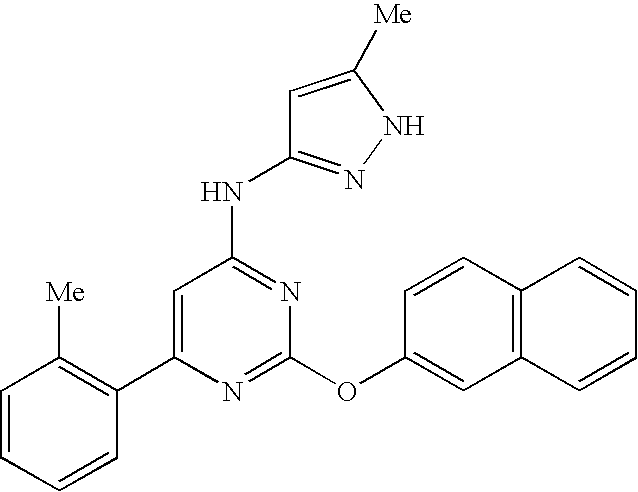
C1(C2=C([Me])C=CC=C2)=CC(NC2=NNC([Me])=C2)=NC(OC2=CC3=C(C=C2)C=CC=C3)=N1
